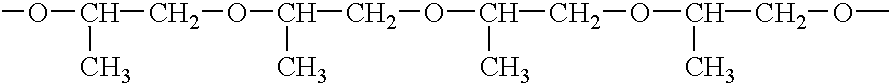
O(C(COC(COC(COC(COC)C)C)C)C)C
